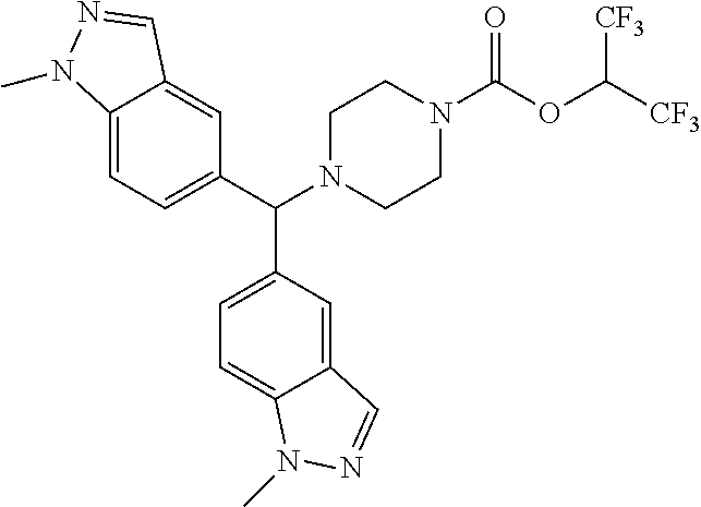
C1(C(N2CCN(C(OC([CF3])[CF3])=O)CC2)C2=CC=C3C(=C2)C=NN3C)=CC=C2C(=C1)C=NN2C
